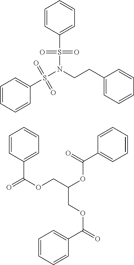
C1=CC(S(N(CCC2=CC=CC=C2)S(C2=CC=CC=C2)(=O)=O)(=O)=O)=CC=C1.C1=CC=CC(C(=O)OCC(COC(=O)C2=CC=CC=C2)OC(C2=CC=CC=C2)=O)=C1
